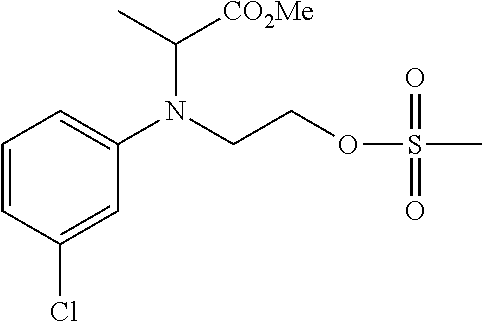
C1=CC(Cl)=CC(N(CCOS(C)(=O)=O)C([CO2Me])C)=C1
